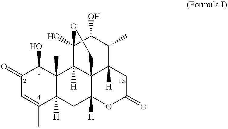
C1(=O)C=C(C)C2([H])C(C)(C1O)C1([H])C34C([H])(C2)OC(=O)CC3([H])C(C)C(O)C1(O)OC4
